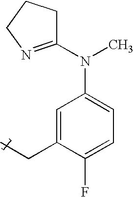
C1(N(C)C2=NCCC2)=CC=C(F)C(CC)=C1
